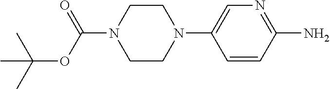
C1CN(C2=CN=C(N)C=C2)CCN1C(=O)OC(C)(C)C
